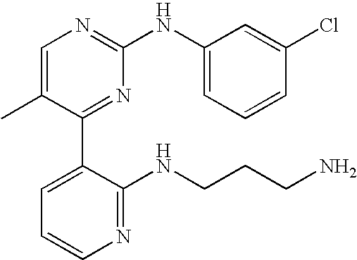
C1=C(C)C(C2=CC=CN=C2NCCCN)=NC(NC2=CC=CC(Cl)=C2)=N1
